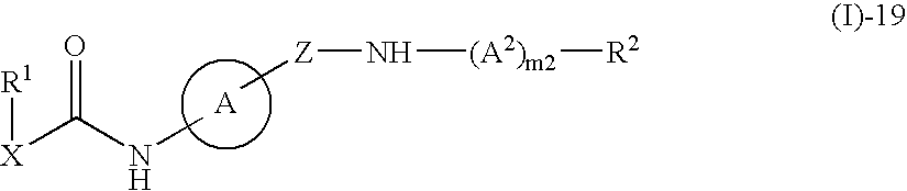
C[Z]N[(A2)m2][R2].CNC([X][R1])=O
